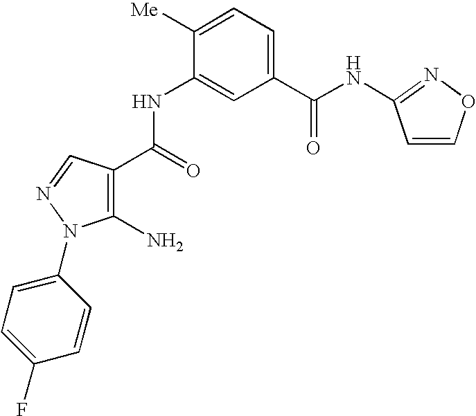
C1(NC(C2=C(N)N(C3=CC=C(F)C=C3)N=C2)=O)=CC(C(NC2=NOC=C2)=O)=CC=C1[Me]
